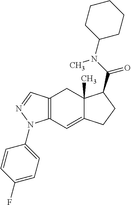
C12=C(C=C3C(C)(C1)C(C(=O)N(C1CCCCC1)C)CC3)N(C1=CC=C(F)C=C1)N=C2
